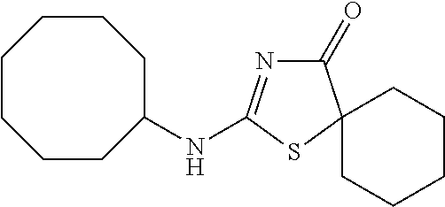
N(C1=NC(=O)C2(S1)CCCCC2)C1CCCCCCC1
